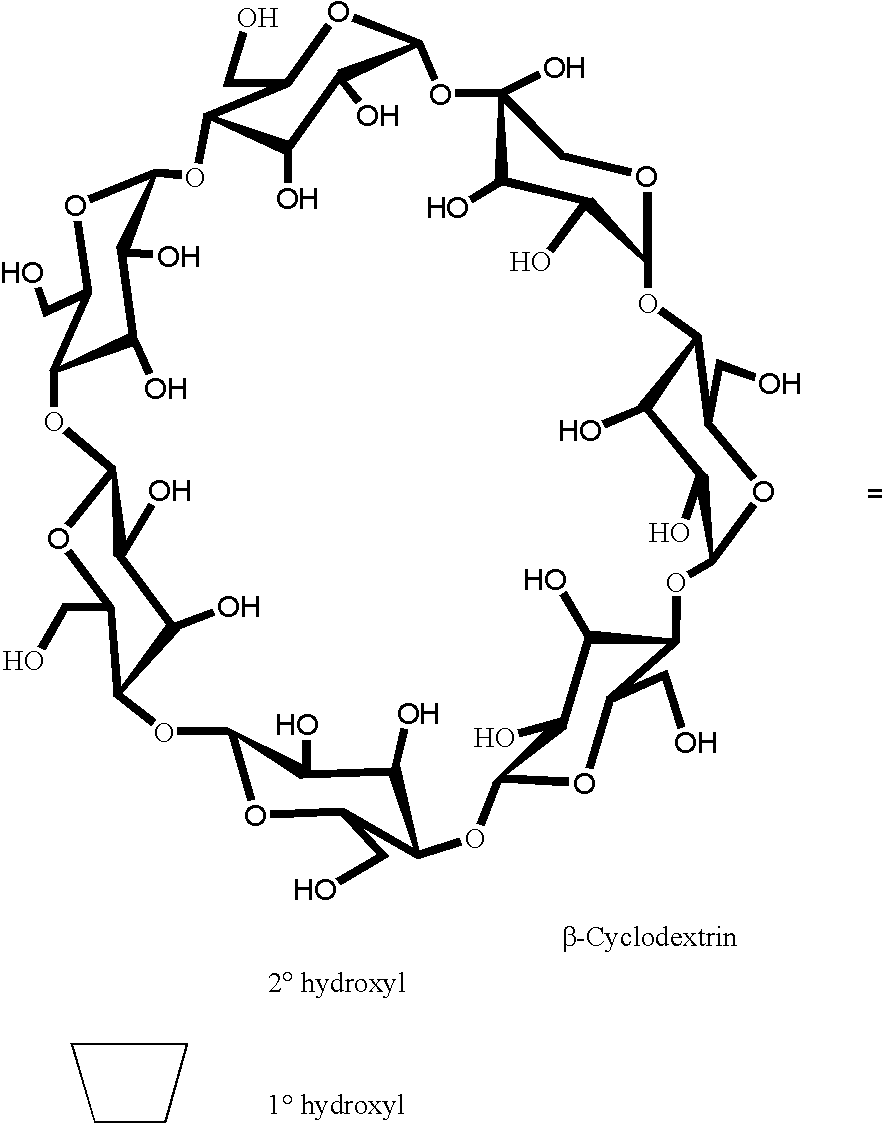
O1C2OC3C(CO)OC(OC4C(CO)OC(OC5(O)COC(OC6C(CO)OC(OC7C(CO)OC(OC8C(CO)OC(OC(C1CO)C(O)C2O)C(O)C8O)C(O)C7O)C(O)C6O)C(O)C5O)C(O)C4O)C(O)C3O.C1CCC1
